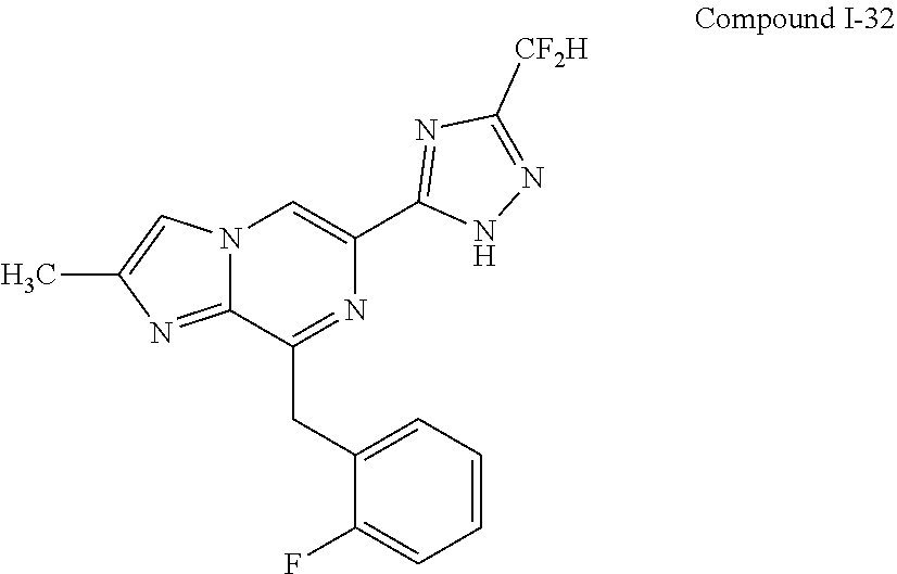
C1(CC2=NC(C3=NC([CF2H])=NN3)=CN3C2=NC(C)=C3)=CC=CC=C1F
